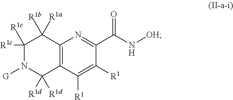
C1([R1c])([R1c])N([G])C([R1d])([R1d])C2=C(C1([R1b])[R1a])N=C(C(N[OH])=O)C([R1])=C2[R1]
